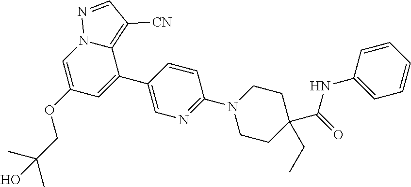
C1(OCC(C)(C)O)=CN2C(=C([CN])C=N2)C(C2=CN=C(N3CCC(C(NC4=CC=CC=C4)=O)(CC)CC3)C=C2)=C1
